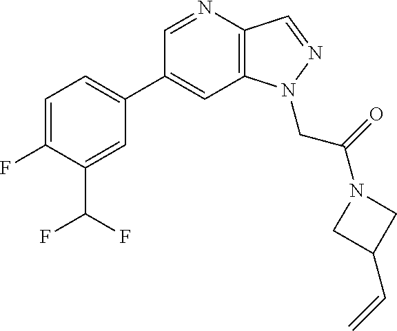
C1(C2=CC=C(F)C(C(F)F)=C2)=CC2=C(C=NN2CC(=O)N2CC(C=C)C2)N=C1
